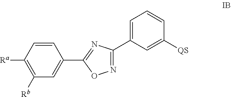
C1=CC([Ra])=C([Rb])C=C1C1=NC(C2=CC=CC([QS])=C2)=NO1
